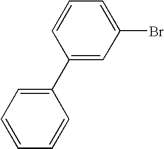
C1(C2=CC=CC=C2)=CC(Br)=CC=C1
